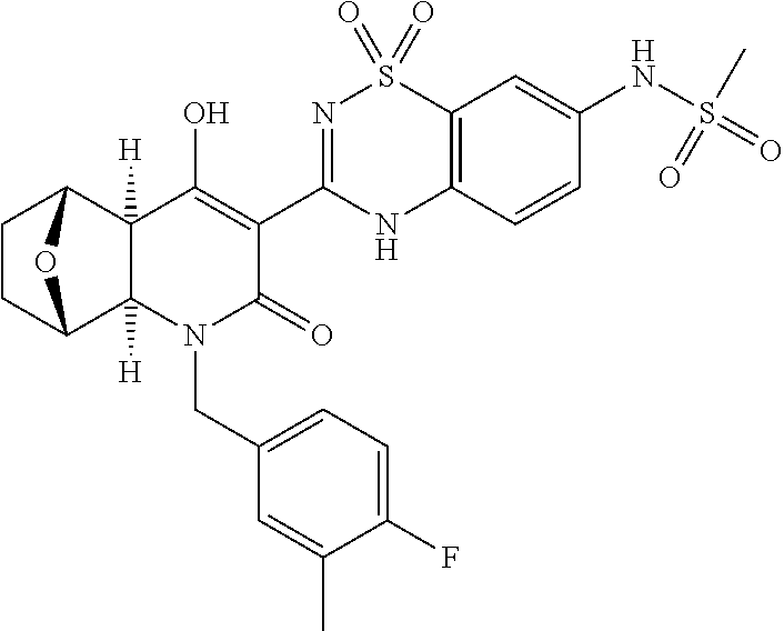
C1(C2=NS(=O)(=O)C3=C(N2)C=CC(NS(=O)(=O)C)=C3)=C(O)C2([H])C3CCC(C2([H])N(CC2=CC=C(F)C(C)=C2)C1=O)O3
